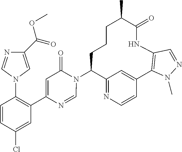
C12=NC=CC(=C1)C1=C(NC(=O)C(C)CCCC2N2C(=O)C=C(C3=C(N4C=C(C(OC)=O)N=C4)C=CC(Cl)=C3)N=C2)C=NN1C
